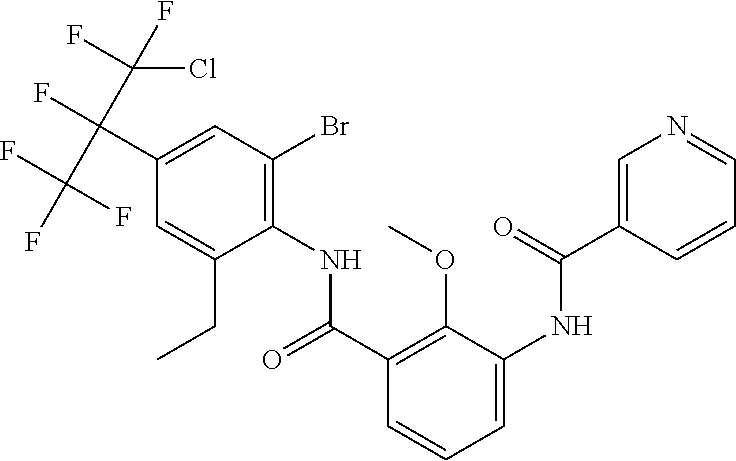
C1(C(F)(C(F)(F)F)C(F)(F)Cl)=CC(Br)=C(NC(=O)C2=C(OC)C(NC(=O)C3=CN=CC=C3)=CC=C2)C(CC)=C1
